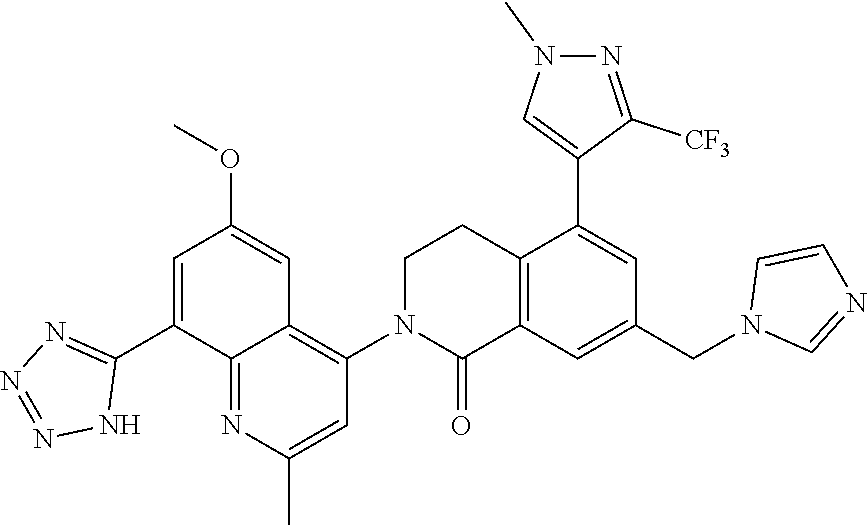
C12=C(C=C(CN3C=NC=C3)C=C1C1=CN(C)N=C1[CF3])C(=O)N(C1=C3C(=NC(C)=C1)C(C1=NN=NN1)=CC(OC)=C3)CC2
